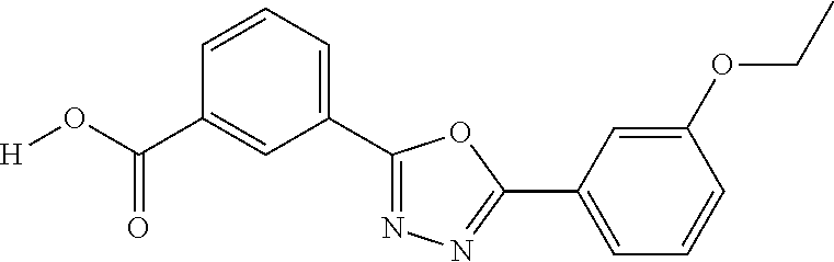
[H]OC(C1=CC(C2=NN=C(C3=CC=CC(OCC)=C3)O2)=CC=C1)=O
